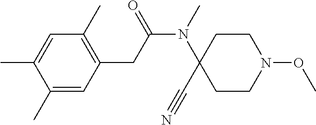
C1(C)=CC(CC(N(C)C2(C#N)CCN(OC)CC2)=O)=C(C)C=C1C
